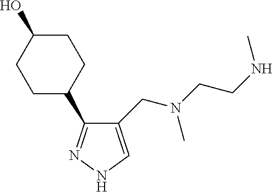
C1(CN(CCNC)C)=CNN=C1C1CCC(O)CC1
